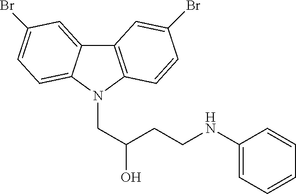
C12=C(N(CC(O)CCNC3=CC=CC=C3)C3=CC=C(Br)C=C13)C=CC(Br)=C2
